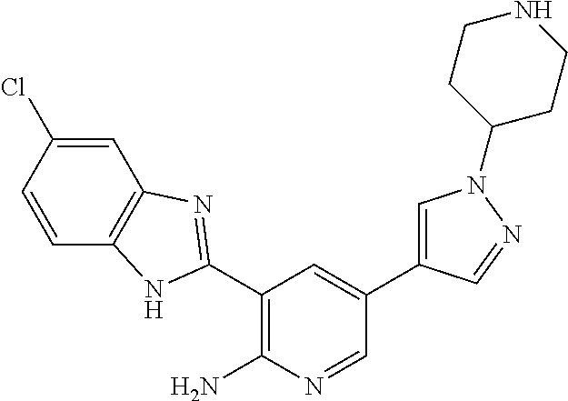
C1(C2=NC3=C(C=CC(Cl)=C3)N2)=C(N)N=CC(C2=CN(C3CCNCC3)N=C2)=C1
